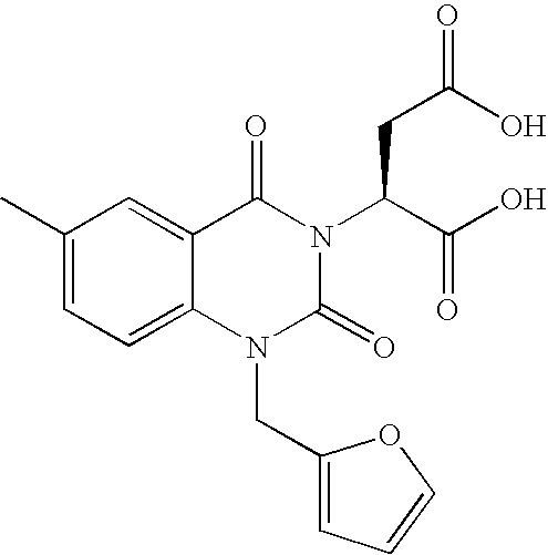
C1=C(C)C=C2C(=C1)N(CC1=CC=CO1)C(=O)N(C(C(=O)O)CC(O)=O)C2=O
